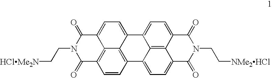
C(N1C(=O)C2=C3C(=CC=C4C3=C(C=C2)C2=CC=C3C5=C2C4=CC=C5C(=O)N(CC[NMe2HCl])C3=O)C1=O)C[HClMe2N]
